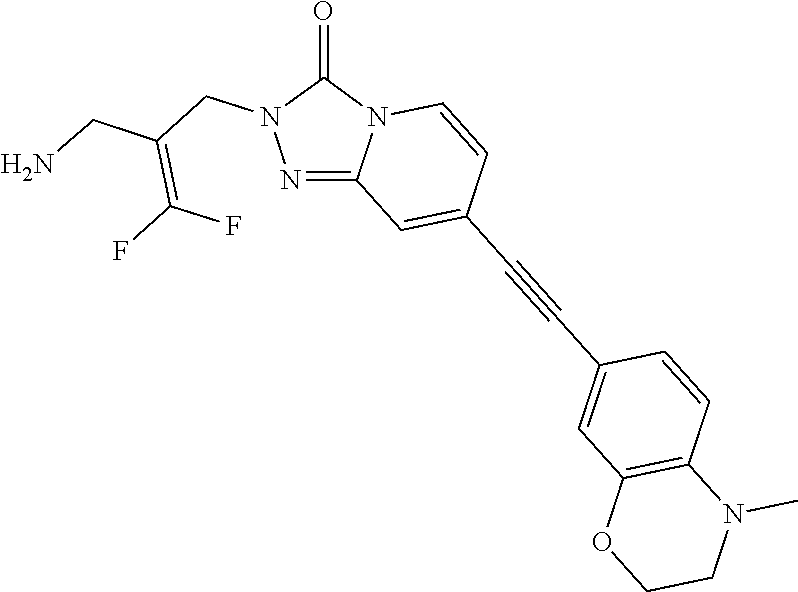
C12=NN(CC(=C(F)F)CN)C(=O)N1C=CC(C#CC1=CC3=C(C=C1)N(C)CCO3)=C2
